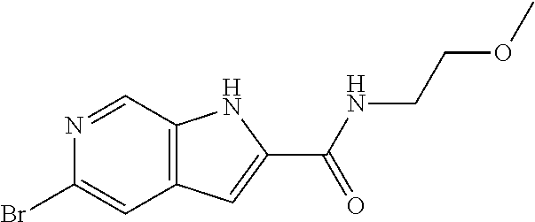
C12=C(C=NC(Br)=C1)NC(C(=O)NCCOC)=C2
